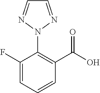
C1(F)=CC=CC(C(O)=O)=C1N1N=CC=N1
